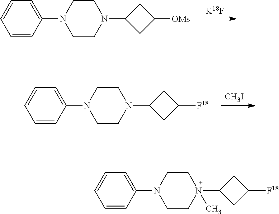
[K18F].C1(N2CCN(C3CC([OMs])C3)CC2)=CC=CC=C1.[CH3I].C1(N2CCN(C3CC([F18])C3)CC2)=CC=CC=C1.C1(N2CCN(C3CC([F18])C3)(C)CC2)=CC=CC=C1
